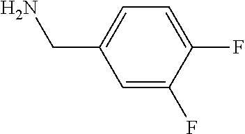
C1=C(CN)C=C(F)C(F)=C1
